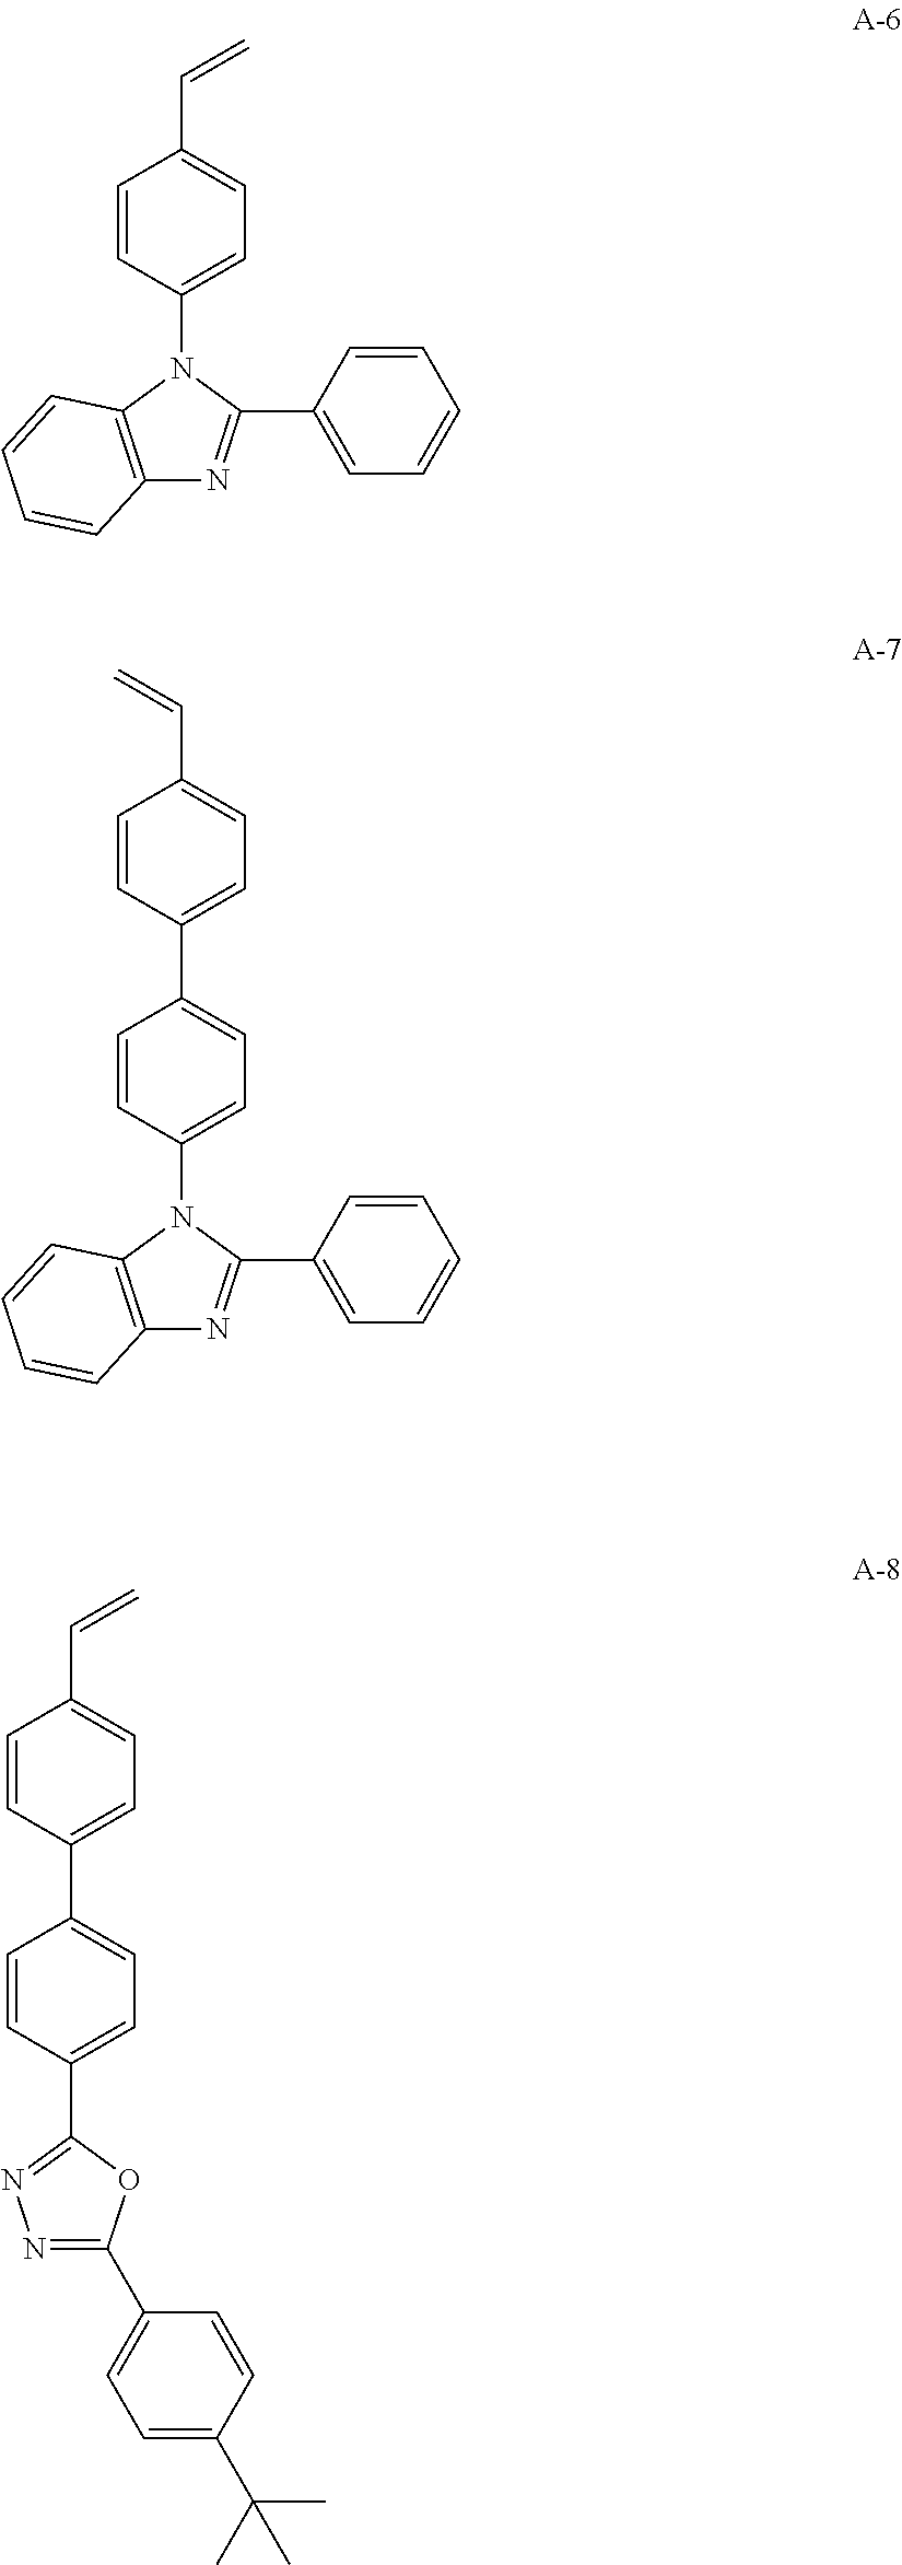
C1=CC(C2=CC=C(C3=NN=C(C4=CC=C(C(C)(C)C)C=C4)O3)C=C2)=CC=C1C=C.C12=C(N(C3=CC=C(C=C)C=C3)C(C3=CC=CC=C3)=N1)C=CC=C2.C12=C(N(C3=CC=C(C4=CC=C(C=C)C=C4)C=C3)C(C3=CC=CC=C3)=N1)C=CC=C2
